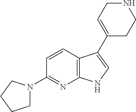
C12=C(C=CC(N3CCCC3)=N1)C(C1=CCNCC1)=CN2
